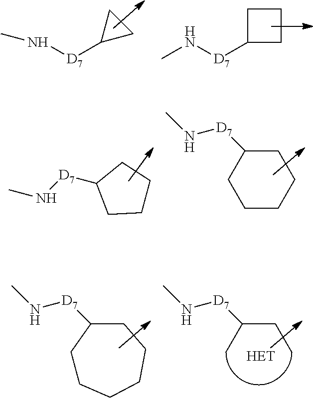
C1CC1[D7]NC.[D7](NC)C1CCC1.CN[D7]C1CCCC1.C1C([D7]NC)CCCC1.[D7](NC)C1CCCCCC1.[D7](NC)C(C)CC
